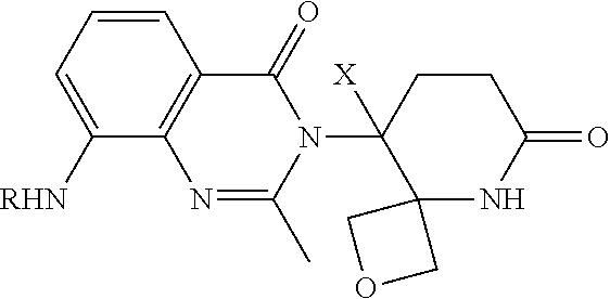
C1=CC2=C(C([RHN])=C1)N=C(C)N(C1([X])C3(NC(=O)CC1)COC3)C2=O
